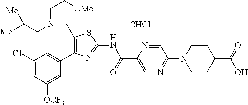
C1(Cl)=CC([OCF3])=CC(C2=C(CN(CC[OMe])CC([Me])[Me])SC(NC(C3=CN=C(N4CCC(C(=O)O)CC4)C=N3)=O)=N2)=C1.[2HCl]
